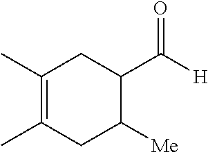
C1(C)=C(C)CC([Me])C(C([H])=O)C1
